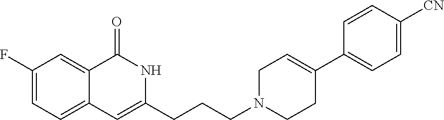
C1(F)=CC=C2C(=C1)C(=O)NC(CCCN1CC=C(C3=CC=C([CN])C=C3)CC1)=C2
